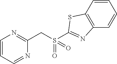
C1=CC=NC(CS(C2=NC3=C(S2)C=CC=C3)(=O)=O)=N1
